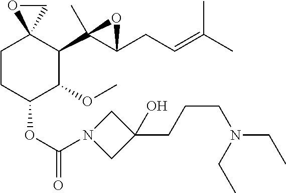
C1CC(OC(=O)N2CC(CCCN(CC)CC)(O)C2)C(OC)C(C2(C)C(CC=C(C)C)O2)C12CO2
